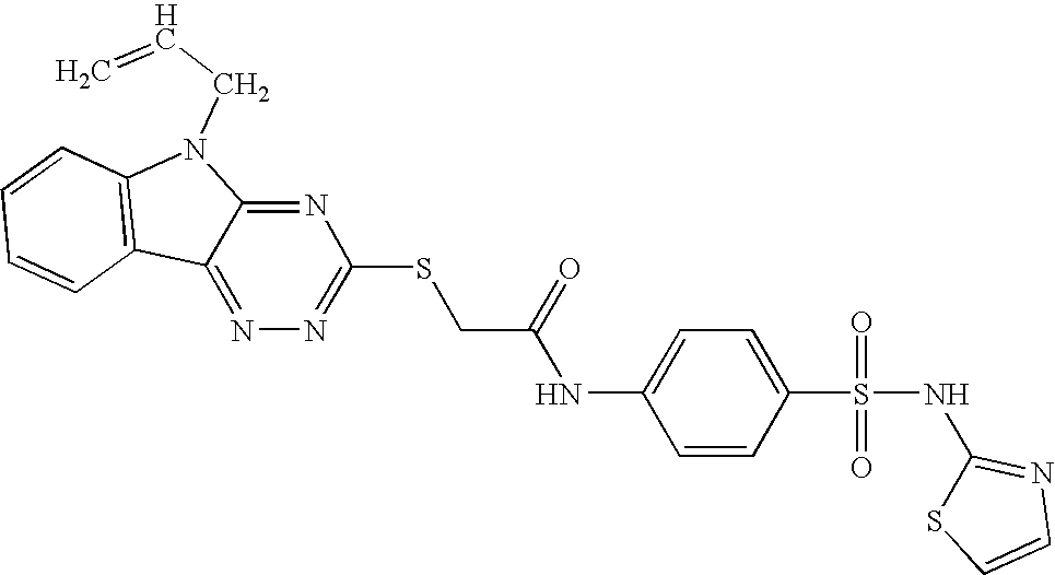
C1=CC2=C(C=C1)C1=NN=C(SCC(=O)NC3=CC=C(S(=O)(=O)NC4=NC=CS4)C=C3)N=C1N2CC=C
